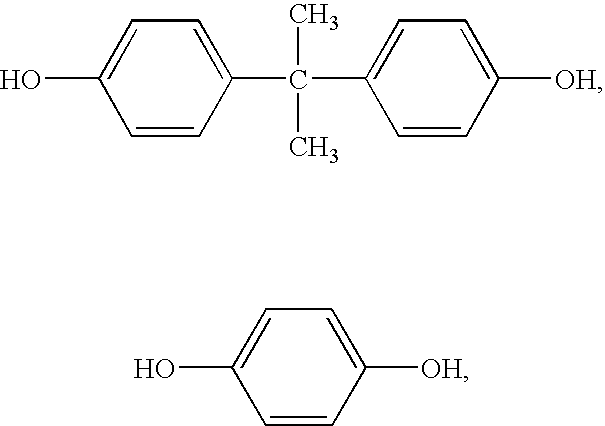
OC1=CC=C(C(C2=CC=C([OH])C=C2)(C)C)C=C1.OC1=CC=C([OH])C=C1
